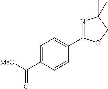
C1=C(C([MeO])=O)C=CC(C2=NC(C)(C)CO2)=C1
